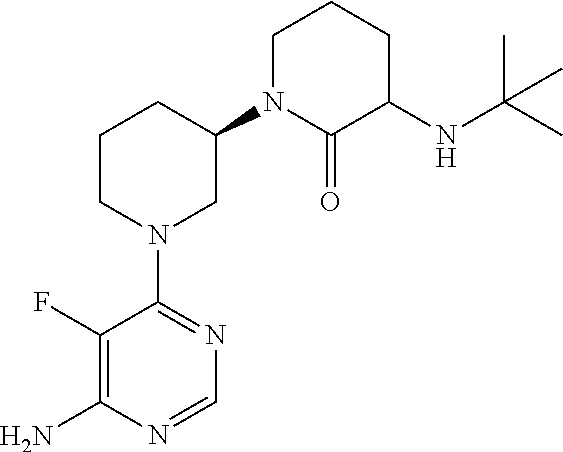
C1(N2CC(N3C(=O)C(NC(C)(C)C)CCC3)CCC2)=NC=NC(N)=C1F
